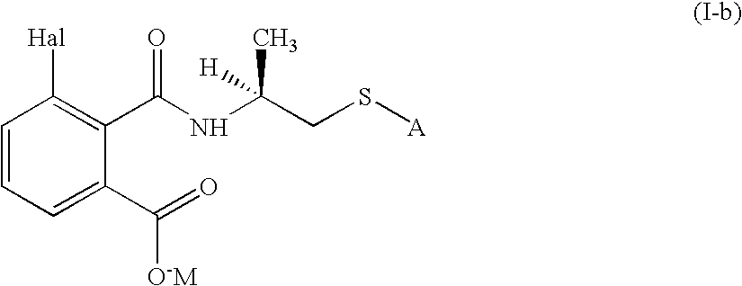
C1=CC=C(C(=O)[O-M])C(C(NC(CS[A])(C)[H])=O)=C1[Hal]
